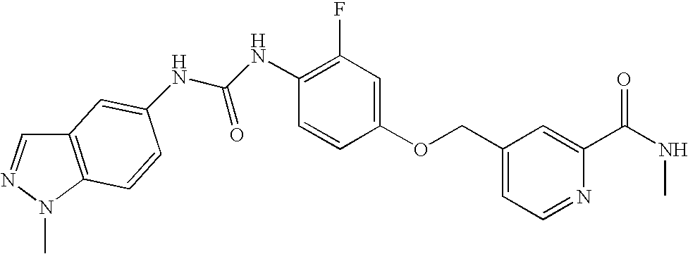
C12=C(N(C)N=C1)C=CC(NC(NC1=C(F)C=C(OCC3=CC=NC(C(NC)=O)=C3)C=C1)=O)=C2
